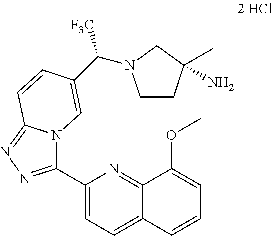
C1(C2=NN=C3N2C=C(C([F3C])N2CCC(C)(N)C2)C=C3)=CC=C2C(=N1)C(OC)=CC=C2
